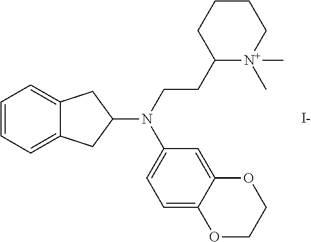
C1=CC=C2C(=C1)CC(N(CCC1[N+](C)(C)CCCC1)C1=CC=C3C(=C1)OCCO3)C2.[I-]
